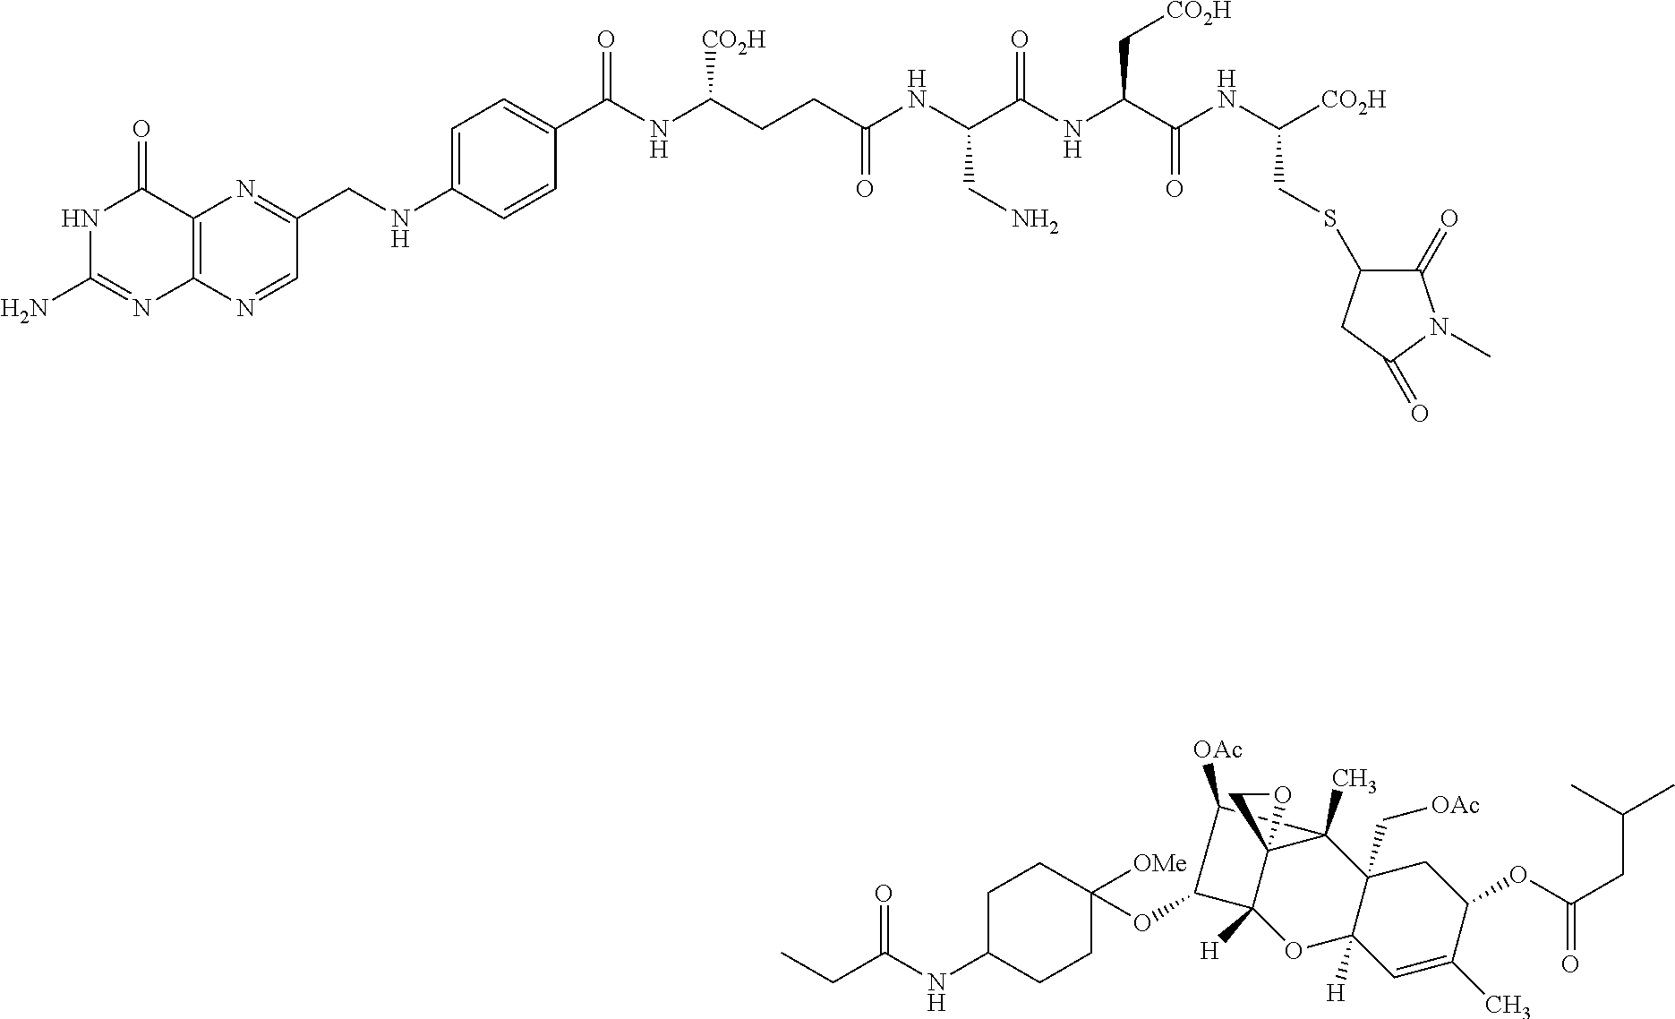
C12=C(N=CC(CNC3=CC=C(C(NC(CCC(NC(C(NC(C(NC([CO2H])CSC4C(=O)N(C)C(=O)C4)=O)C[CO2H])=O)CN)=O)[CO2H])=O)C=C3)=N1)N=C(N)NC2=O.C1(OC2C3([H])C4(C(C)(C5(C[OAc])C([H])(O3)C=C(C)C(OC(=O)CC(C)C)C5)C2[OAc])OC4)([OMe])CCC(NC(=O)CC)CC1
